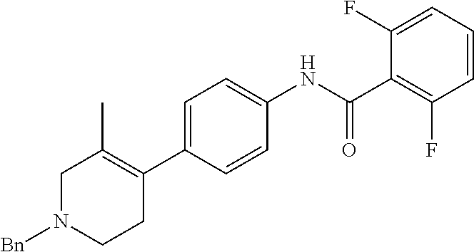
C1=CC=C(F)C(C(NC2=CC=C(C3=C(C)CN([Bn])CC3)C=C2)=O)=C1F
